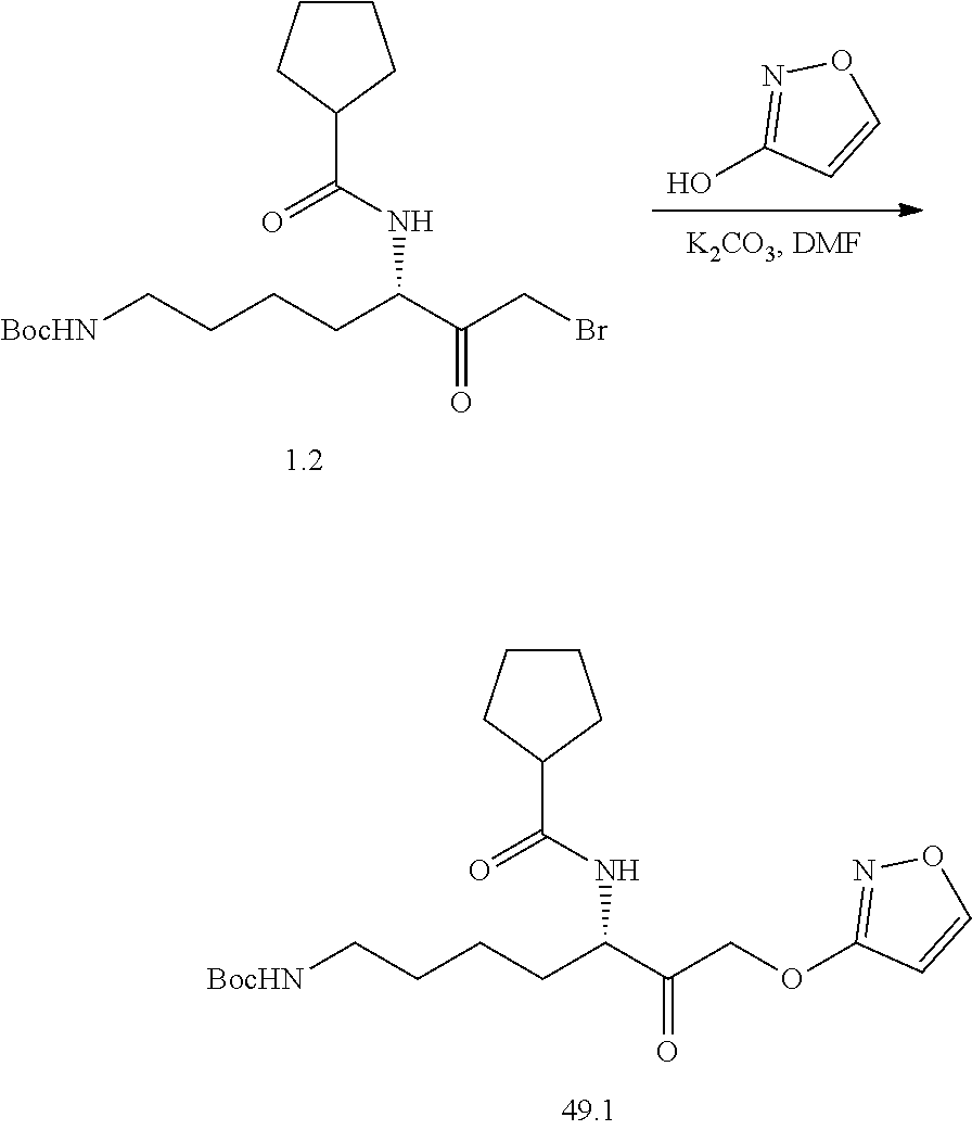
[BocHN]CCCCC(C(COC1=NOC=C1)=O)NC(C1CCCC1)=O.OC1=NOC=C1.[BocHN]CCCCC(C(CBr)=O)NC(C1CCCC1)=O
